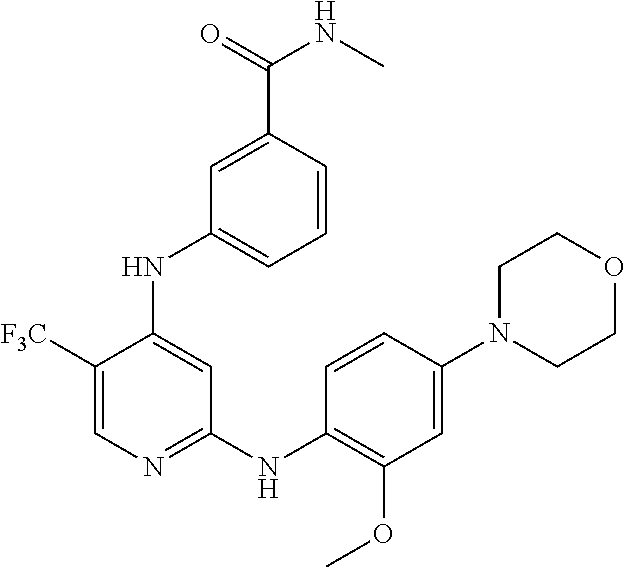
C1([F3C])=CN=C(NC2=C(OC)C=C(N3CCOCC3)C=C2)C=C1NC1=CC=CC(C(NC)=O)=C1
